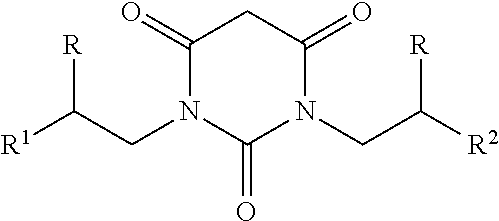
[R1]C(CN1C(=O)N(CC([R2])[R])C(=O)CC1=O)[R]
